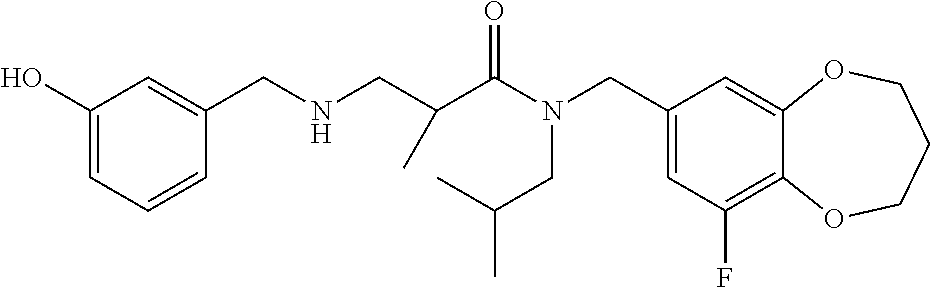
C1(CN(CC(C)C)C(=O)C(C)CNCC2=CC(O)=CC=C2)=CC(F)=C2C(=C1)OCCCO2
